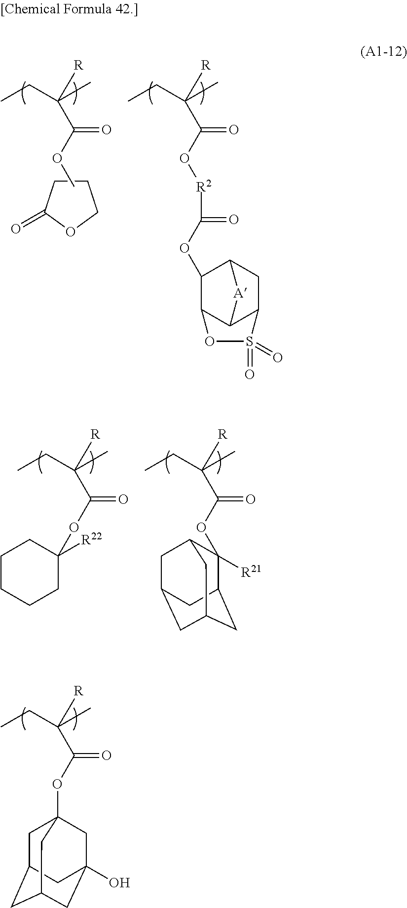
C1CC(=O)OC1.CCC(C)([R])C(OC)=O.CCC(C)([R])C(O[R2]C(=O)OC1C2C3C(CC1[A]3)S(=O)(=O)O2)=O.CCC(C)([R])C(OC1([R22])CCCCC1)=O.CCC(C)([R])C(OC1([R21])C2CC3CC(CC1C3)C2)=O.CCC(C)([R])C(OC12CC3CC(CC(O)(C1)C3)C2)=O
